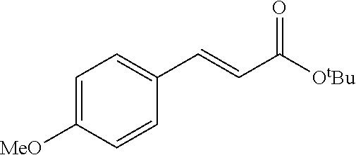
C1=C([MeO])C=CC(C=CC([OtBu])=O)=C1
